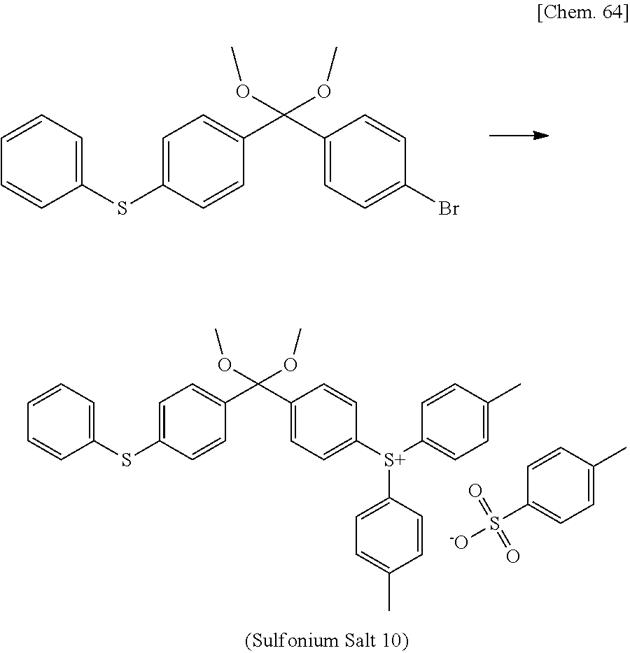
C1=CC=C(SC2=CC=C(C(C3=CC=C([S+](C4=CC=C(C)C=C4)C4=CC=C(C)C=C4)C=C3)(OC)OC)C=C2)C=C1.C1=CC(C)=CC=C1S([-O])(=O)=O.C1=CC=C(SC2=CC=C(C(C3=CC=C(Br)C=C3)(OC)OC)C=C2)C=C1
